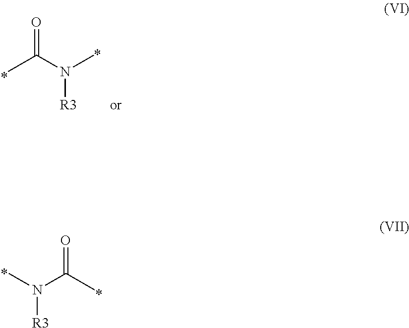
CC(N(C)[R3])=O.CN(C(C)=O)[R3]
